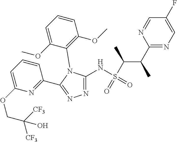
C1(F)=CN=C(C(C)C(S(=O)(NC2=NN=C(C3=NC(OCC([CF3])([CF3])O)=CC=C3)N2C2=C(OC)C=CC=C2OC)=O)C)N=C1
